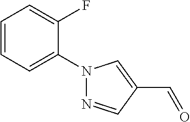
C1=CC=C(N2N=CC(C=O)=C2)C(F)=C1
